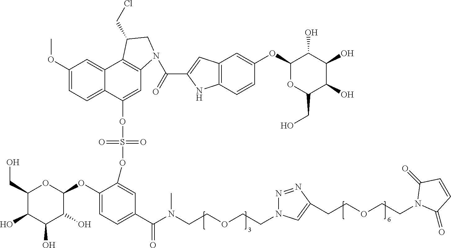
C1(CO)C(O)C(O)C(O)C(OC2=CC=C(C(N(CCOCCN3N=NC(CCOCCN4C(=O)C=CC4=O)=C3)C)=O)C=C2OS(=O)(=O)OC2=CC3=C(C4=CC(OC)=CC=C24)C(CCl)CN3C(=O)C2=CC3=C(C=CC(OC4OC(CO)C(O)C(O)C4O)=C3)N2)O1
